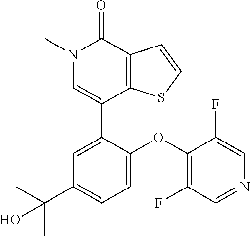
C1=CSC2=C1C(=O)N(C)C=C2C1=CC(C(C)(C)O)=CC=C1OC1=C(F)C=NC=C1F
